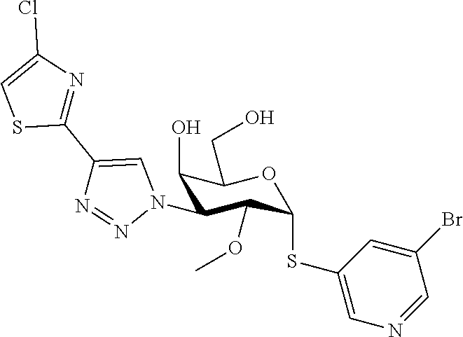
C1(O)C(N2C=C(C3=NC(Cl)=CS3)N=N2)C(OC)C(SC2=CN=CC(Br)=C2)OC1CO
